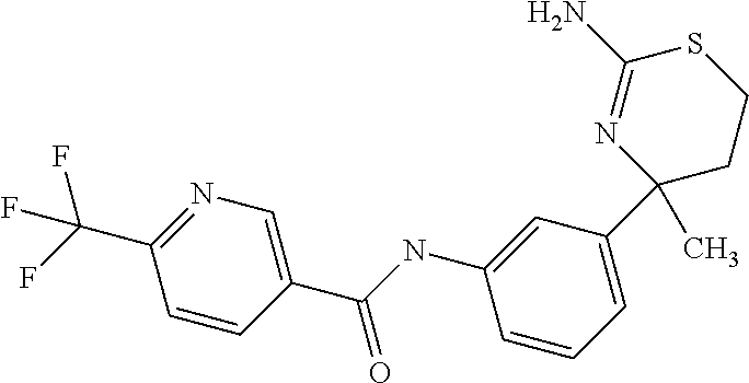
C1(N)=NC(C)(C2=CC=CC(NC(C3=CN=C(C(F)(F)F)C=C3)=O)=C2)CCS1
